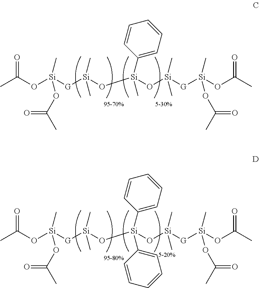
CC(O[Si](C)(OC(C)=O)[G][Si](C)(C)O[Si](C1=CC=CC=C1)(C)O[Si](C)(C)[G][Si](C)(OC(C)=O)OC(C)=O)=O.CC(O[Si](C)(OC(C)=O)[G][Si](C)(C)O[Si](C1=CC=CC=C1)(C1=CC=CC=C1)O[Si](C)(C)[G][Si](C)(OC(C)=O)OC(C)=O)=O
